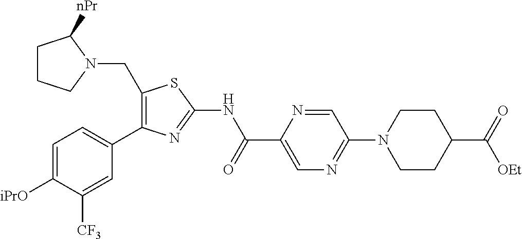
C1=C([iPrO])C([CF3])=CC(C2=C(CN3CCCC3[nPr])SC(NC(C3=CN=C(N4CCC(C(=O)[OEt])CC4)C=N3)=O)=N2)=C1
